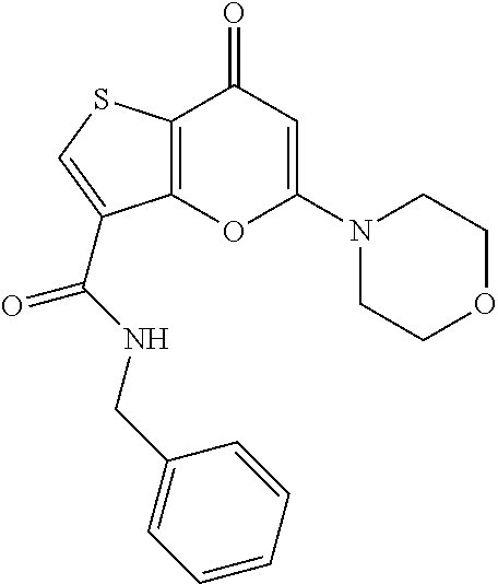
C12=C(SC=C1C(=O)NCC1=CC=CC=C1)C(=O)C=C(N1CCOCC1)O2
